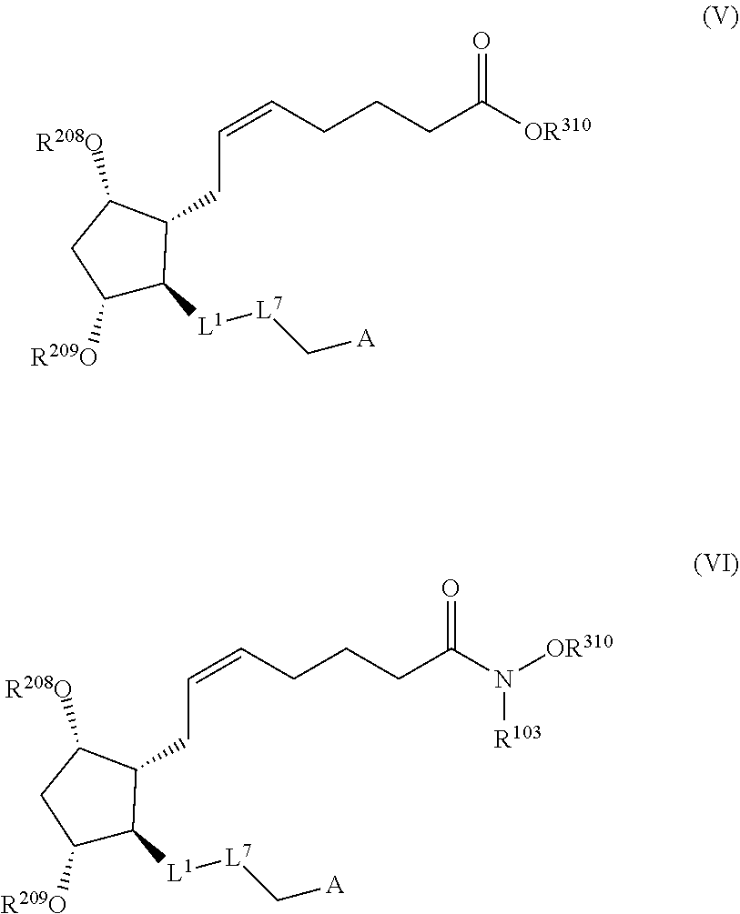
C1([R209O])C([L1][L7]C[A])C(CC=CCCCC([OR310])=O)C([R208O])C1.C1([R209O])C([L1][L7]C[A])C(CC=CCCCC(N([OR310])[R103])=O)C([R208O])C1
